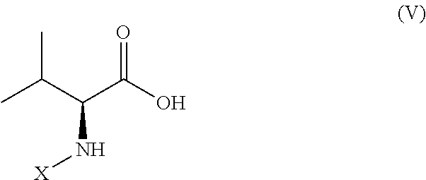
CC(C(C(O)=O)N[X])C
